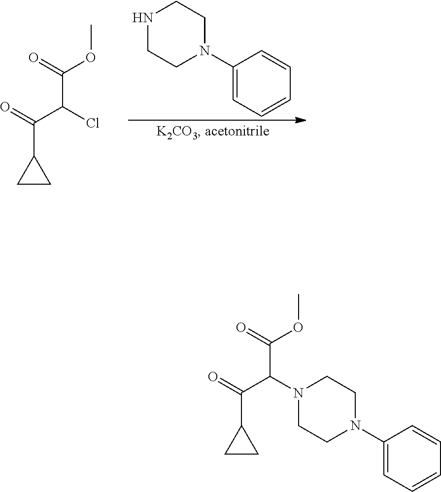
COC(C(C(C1CC1)=O)Cl)=O.N1CCN(C2=CC=CC=C2)CC1.COC(C(C(C1CC1)=O)N1CCN(C2=CC=CC=C2)CC1)=O
